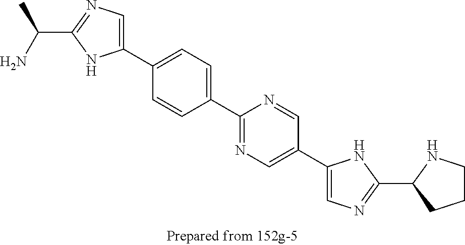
C1(C2=CC=C(C3=NC=C(C4=CN=C(C5CCCN5)N4)C=N3)C=C2)=CN=C(C(N)C)N1
